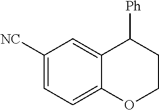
C1([NC])=CC=C2C(=C1)C([Ph])CCO2
